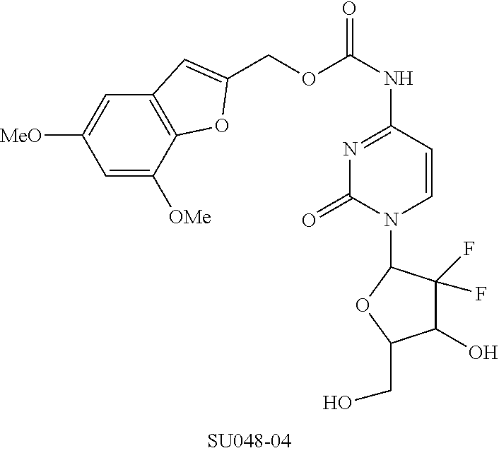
C1=CC(NC(OCC2=CC3=C(C([OMe])=CC([MeO])=C3)O2)=O)=NC(=O)N1C1C(F)(F)C(O)C(CO)O1
